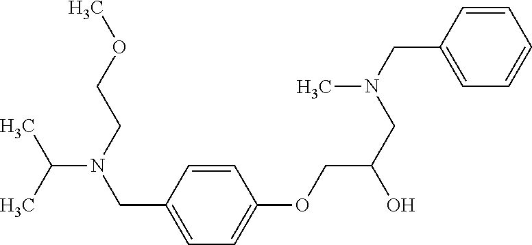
C1=CC(OCC(O)CN(CC2=CC=CC=C2)C)=CC=C1CN(CCOC)C(C)C
